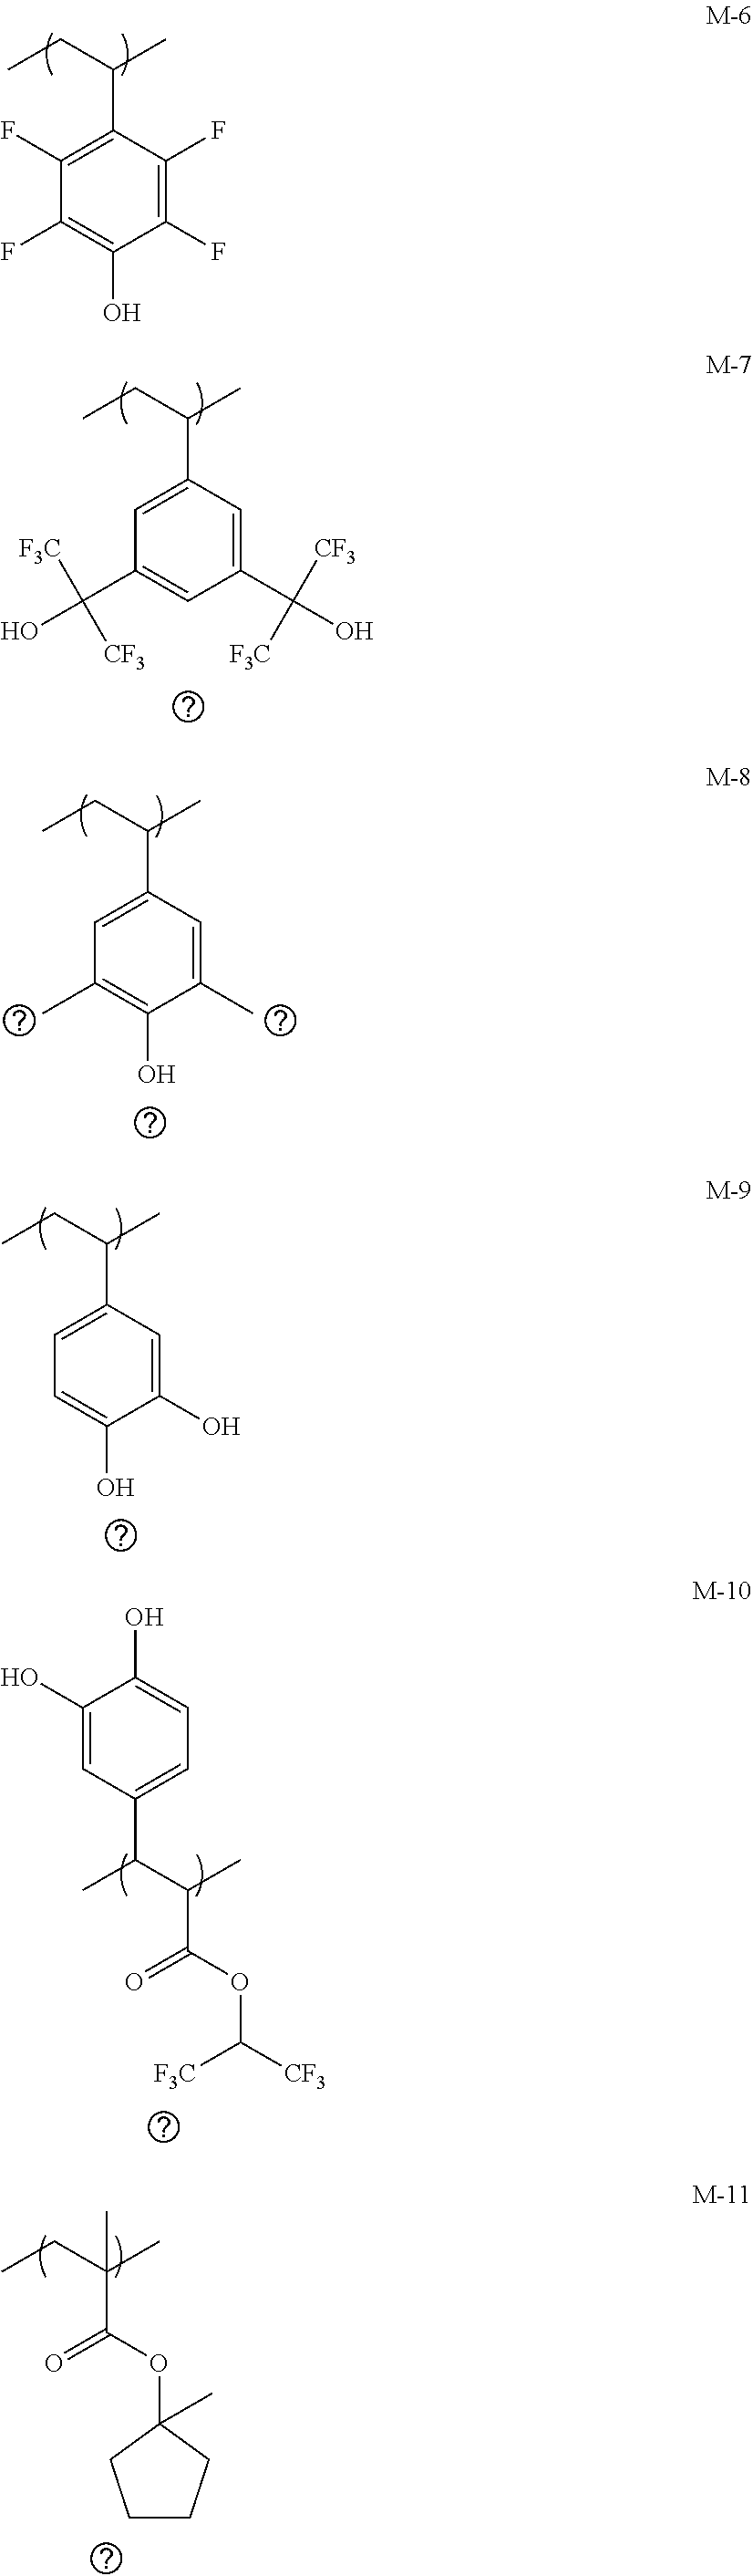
C1(F)=C(F)C(C(CC)C)=C(F)C(F)=C1O.C(CC)(C)C1=CC(C(O)([F3C])[CF3])=CC(C(O)([CF3])[F3C])=C1.C(CC)(C)C1=CC(C)=C(O)C(C)=C1.C(CC)(C)C1=CC=C(O)C(O)=C1.C(C(C)C1=CC=C(O)C(O)=C1)(C)C(OC([CF3])[F3C])=O.O(C(=O)C(CC)(C)C)C1(C)CCCC1
